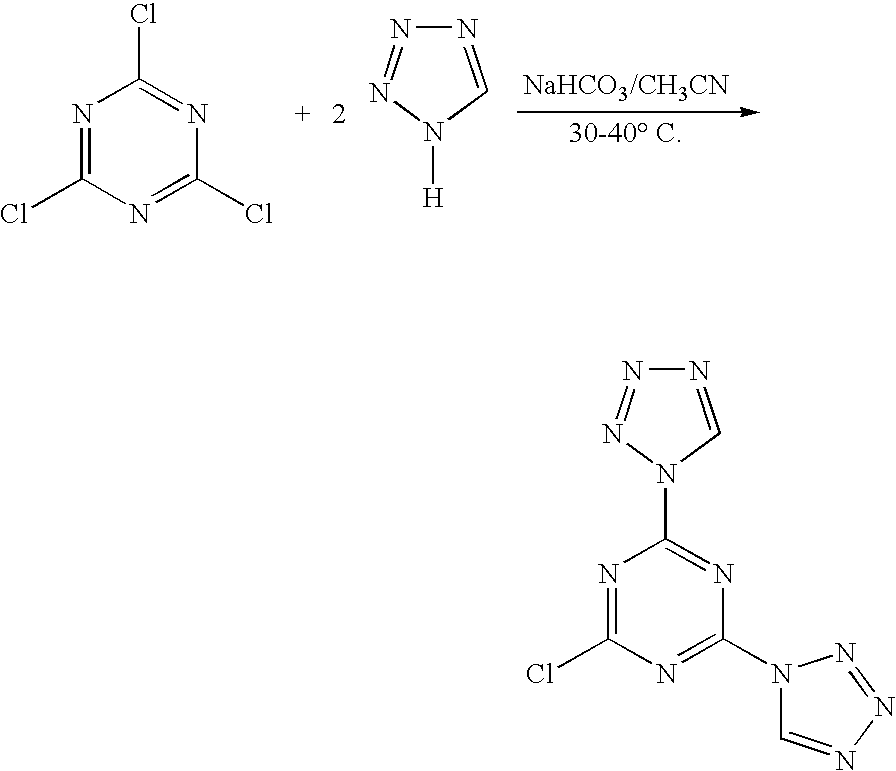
N1=C(Cl)N=C(Cl)N=C1Cl.N1=CN([H])N=N1.N1=C(Cl)N=C(N2C=NN=N2)N=C1N1N=NN=C1
